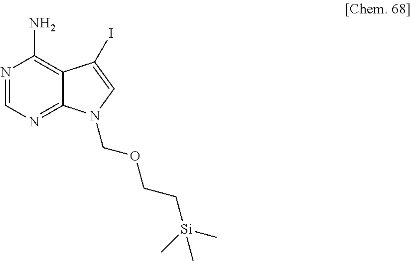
N1=CN=C2C(=C1N)C(I)=CN2COCC[Si](C)(C)C
